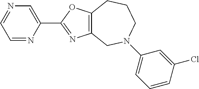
C1=NC=C(C2=NC3=C(O2)CCCN(C2=CC=CC(Cl)=C2)C3)N=C1
